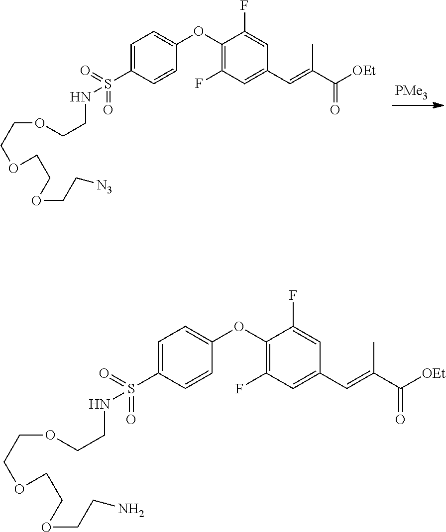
C1=C(S(=O)(=O)NCCOCCOCCOCCN)C=CC(OC2=C(F)C=C(C=C(C([OEt])=O)C)C=C2F)=C1.C1=C(S(=O)(=O)NCCOCCOCCOCC[N3])C=CC(OC2=C(F)C=C(C=C(C([OEt])=O)C)C=C2F)=C1.[PMe3]
